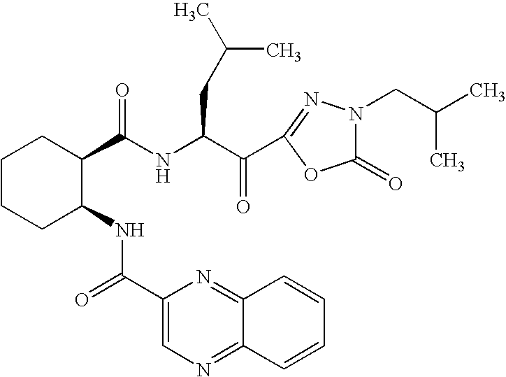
C1CCC(NC(C2=CN=C3C(=N2)C=CC=C3)=O)C(C(NC(CC(C)C)C(=O)C2=NN(CC(C)C)C(=O)O2)=O)C1
